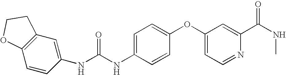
C1(NC(NC2=CC=C(OC3=CC=NC(C(NC)=O)=C3)C=C2)=O)=CC2=C(C=C1)OCC2
